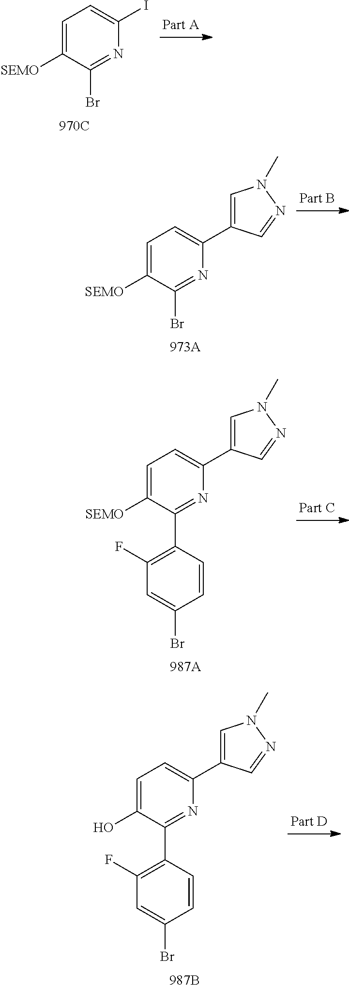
C1=C([SEMO])C(Br)=NC(I)=C1.C1=C([SEMO])C(Br)=NC(C2=CN(C)N=C2)=C1.C1=C([SEMO])C(C2=C(F)C=C(Br)C=C2)=NC(C2=CN(C)N=C2)=C1.C1=C(O)C(C2=C(F)C=C(Br)C=C2)=NC(C2=CN(C)N=C2)=C1
